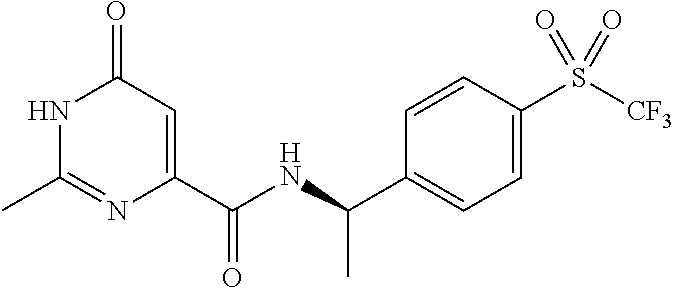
N1C(C)=NC(C(NC(C2=CC=C(S([CF3])(=O)=O)C=C2)C)=O)=CC1=O
